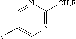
C1=NC([CH2F])=NC=C1[#]
